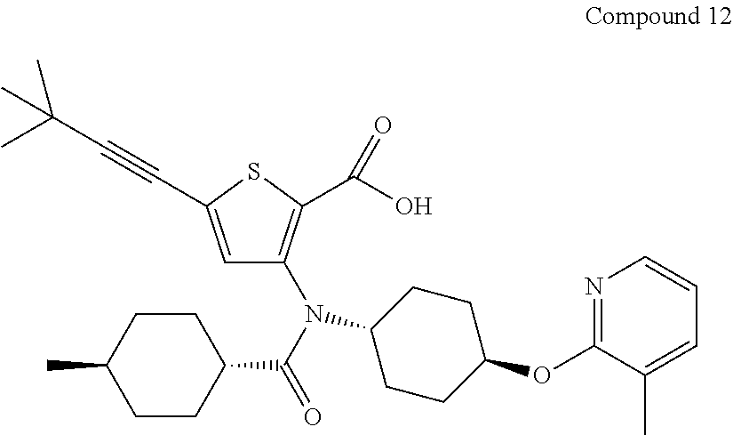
C1=C(C#CC(C)(C)C)SC(C(O)=O)=C1N(C1CCC(OC2=NC=CC=C2C)CC1)C(=O)C1CCC(C)CC1
